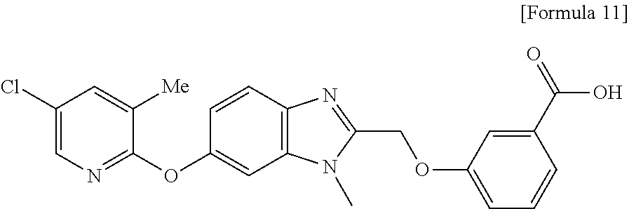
C1(Cl)=CN=C(OC2=CC3=C(C=C2)N=C(COC2=CC=CC(C(=O)O)=C2)N3C)C([Me])=C1
